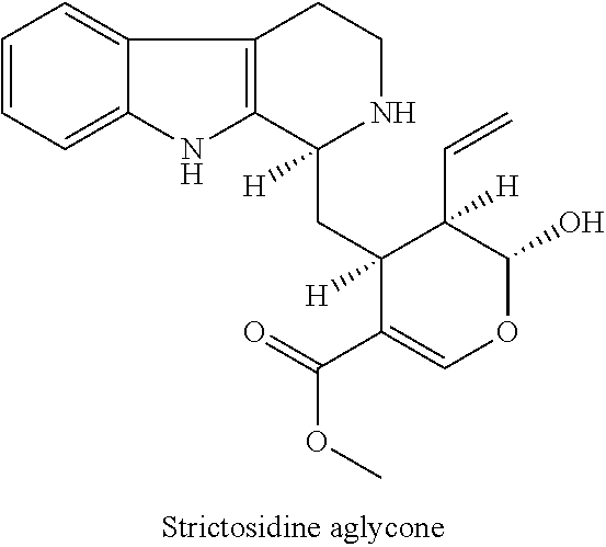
C1=CC=C2C(=C1)C1=C(N2)C(CC2([H])C(C(=O)OC)=COC(O)C2(C=C)[H])([H])NCC1
